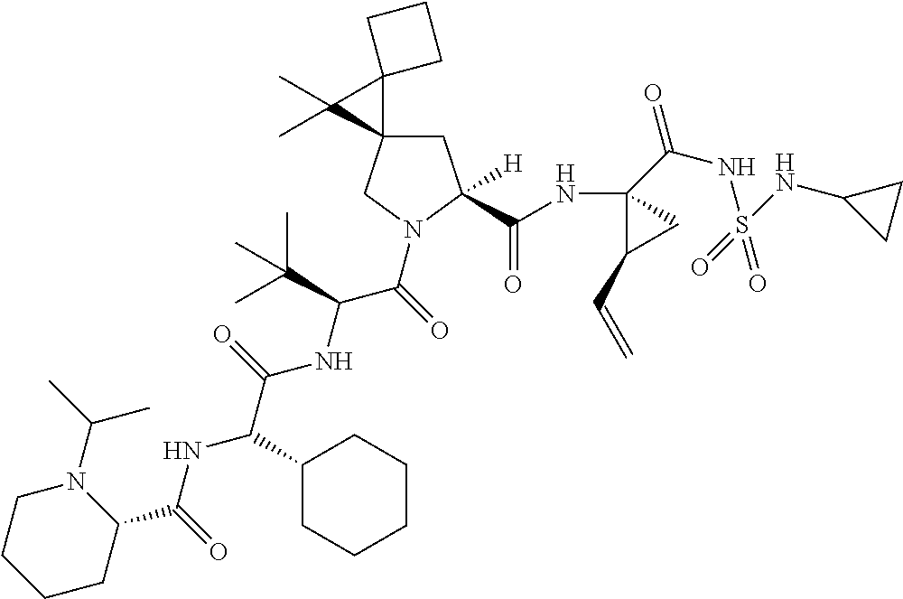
C1CC(C(NC(C(NC(C(=O)N2CC3(CC2(C(=O)NC2(C(=O)NS(=O)(=O)NC4CC4)C(C=C)C2)[H])C2(C3(C)C)CCC2)C(C)(C)C)=O)C2CCCCC2)=O)N(C(C)C)CC1
